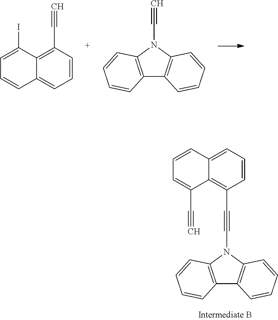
C1=CC(C#C)=C2C(=C1)C=CC=C2I.N1(C#C)C2=C(C3=C1C=CC=C3)C=CC=C2.C1=CC2=CC=CC(C#CN3C4=C(C5=C3C=CC=C5)C=CC=C4)=C2C(C#C)=C1
